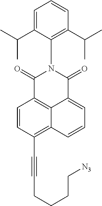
C1=CC2=C3C(=C1C#CCCCC[N3])C=CC=C3C(=O)N(C1=C(C(C)C)C=CC=C1C(C)C)C2=O
